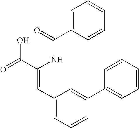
C1=C(C(=O)NC(C(=O)O)=CC2=CC=CC(C3=CC=CC=C3)=C2)C=CC=C1
